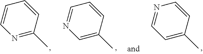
N1=C(C)C=CC=C1.C1=C(C)C=CC=N1.C1=C(C)C=CN=C1
